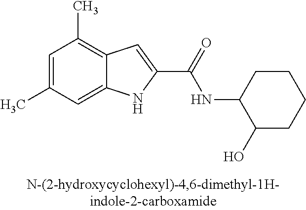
C12=CC(C)=CC(C)=C1C=C(C(=O)NC1C(O)CCCC1)N2
